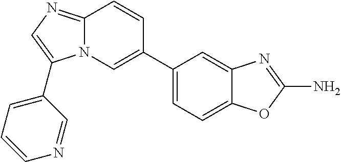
C1(C2=CN3C(=NC=C3C3=CC=CN=C3)C=C2)=CC=C2C(=C1)N=C(N)O2
